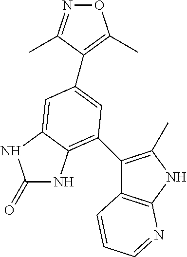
C1(=O)NC2=C(C3=C(C)NC4=C3C=CC=N4)C=C(C3=C(C)ON=C3C)C=C2N1
